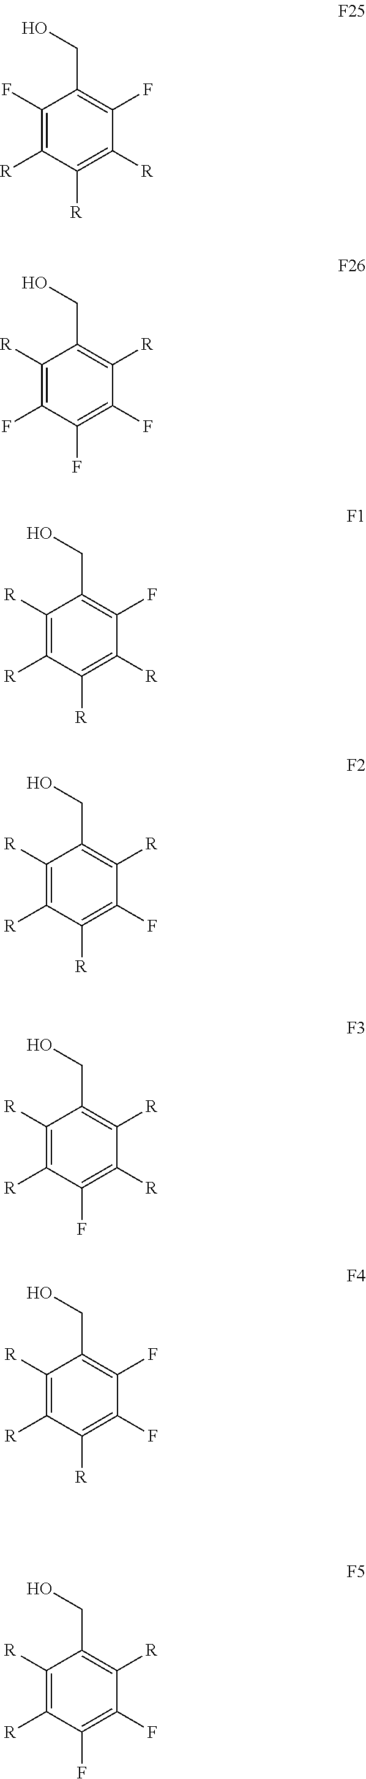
C1(F)=C([R])C([R])=C([R])C(F)=C1CO.C1([R])=C(F)C(F)=C(F)C([R])=C1CO.C1([R])=C([R])C([R])=C([R])C(F)=C1CO.C1([R])=C([R])C([R])=C(F)C([R])=C1CO.C1([R])=C([R])C(F)=C([R])C([R])=C1CO.C1([R])=C([R])C([R])=C(F)C(F)=C1CO.C1([R])=C([R])C(F)=C(F)C([R])=C1CO
